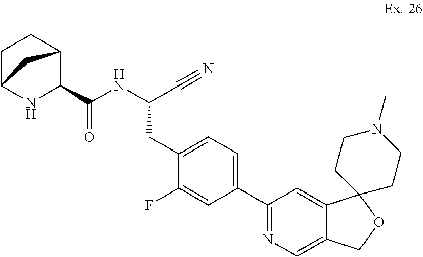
N(C(C#N)CC1=CC=C(C2=NC=C3C(=C2)C2(OC3)CCN(C)CC2)C=C1F)C(C1C2CCC(N1)C2)=O
